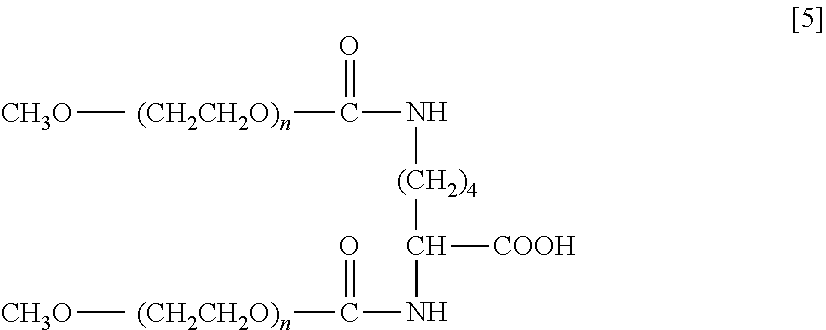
[CH3O][(CH2CH2O)n]C(=O)N[(CH2)4]C([COOH])NC([(CH2CH2O)n][CH3O])=O
